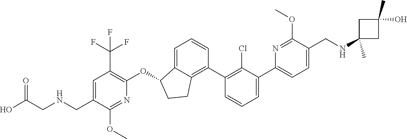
C(C1=CC(C(F)(F)F)=C(OC2C3=CC=CC(C4=C(Cl)C(C5=CC=C(CNC6(C)CC(C)(O)C6)C(OC)=N5)=CC=C4)=C3CC2)N=C1OC)NCC(O)=O
